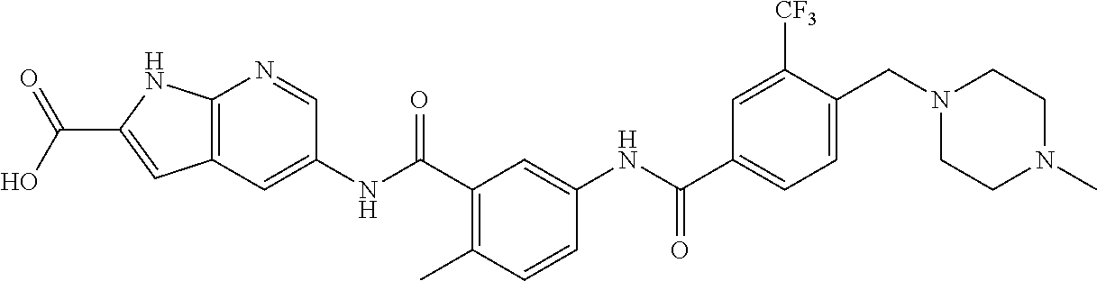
C1(C(NC2=CC(C(NC3=CC4=C(N=C3)NC(C(O)=O)=C4)=O)=C(C)C=C2)=O)=CC=C(CN2CCN(C)CC2)C([CF3])=C1
